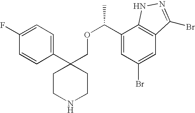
C1(C2(COC(C3=CC(Br)=CC4=C3NN=C4Br)C)CCNCC2)=CC=C(F)C=C1
